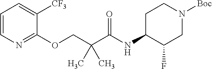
C1=CN=C(OCC(C(=O)NC2C(F)CN([Boc])CC2)(C)C)C([CF3])=C1
